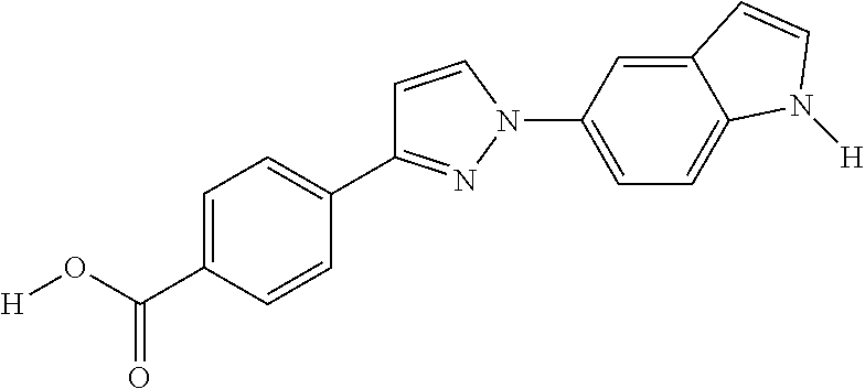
C1(C2=NN(C3=CC=C4C(=C3)C=CN4[H])C=C2)=CC=C(C(O[H])=O)C=C1
